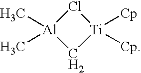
[Al]1(C)(C)C[Ti]([Cp])([Cp])Cl1
